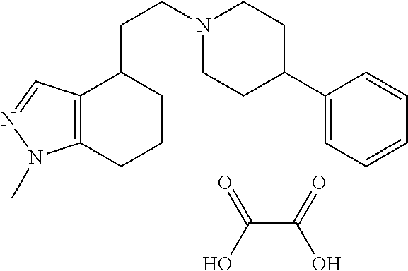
C12=C(CCCC1CCN1CCC(C3=CC=CC=C3)CC1)N(C)N=C2.C(C(=O)O)(O)=O
